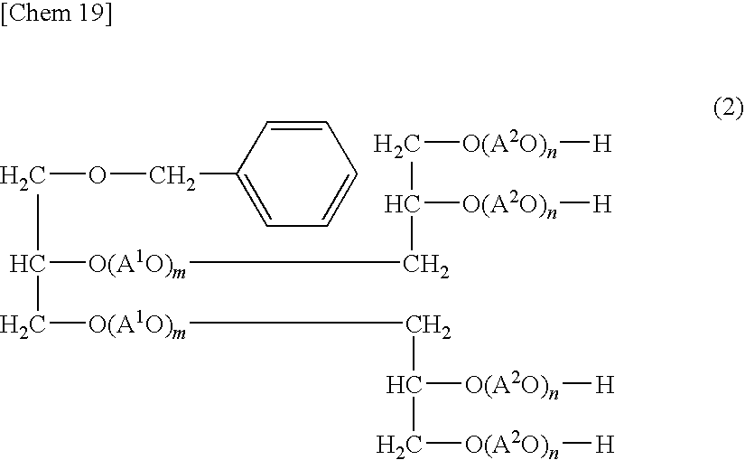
C([O(A1O)m]CC([O(A2O)n][H])C[O(A2O)n][H])C([O(A1O)m]CC([O(A2O)n][H])C[O(A2O)n][H])COCC1=CC=CC=C1
